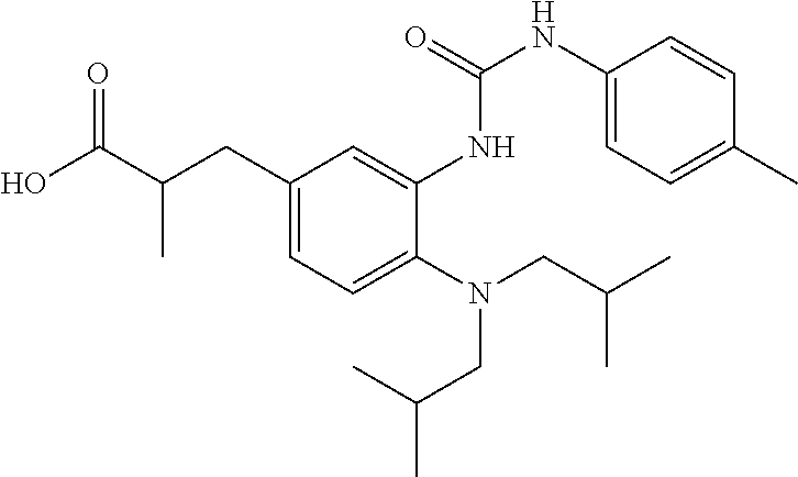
C1(CC(C(O)=O)C)=CC=C(N(CC(C)C)CC(C)C)C(NC(NC2=CC=C(C)C=C2)=O)=C1
